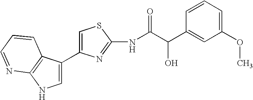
C1=C(C2=CNC3=C2C=CC=N3)N=C(NC(C(C2=CC(OC)=CC=C2)O)=O)S1
